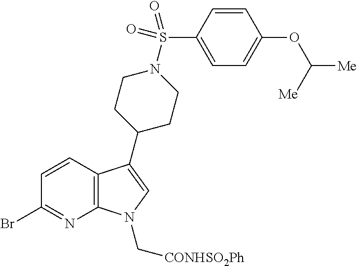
C12=C(C(C3CCN(S(=O)(=O)C4=CC=C(OC([Me])[Me])C=C4)CC3)=CN1C[CONHSO2Ph])C=CC(Br)=N2
